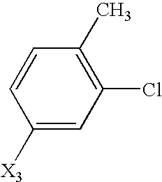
C1([X3])=CC(Cl)=C(C)C=C1
